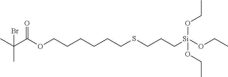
C(C(OCCCCCCSCCC[Si](OCC)(OCC)OCC)=O)(C)(C)Br
